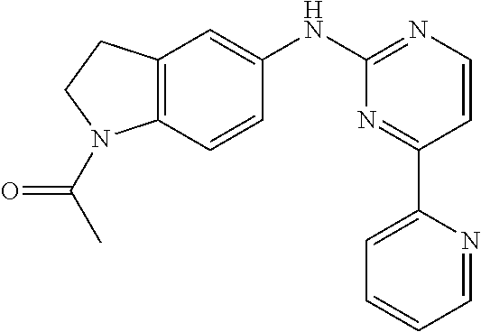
C12=C(CCN1C(C)=O)C=C(NC1=NC=CC(C3=CC=CC=N3)=N1)C=C2
